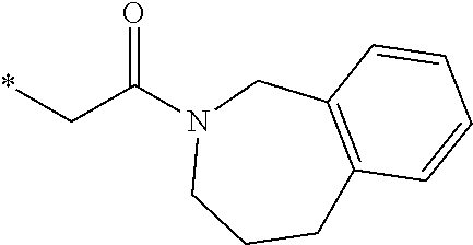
*CC(N1CCCC2=C(C1)C=CC=C2)=O
